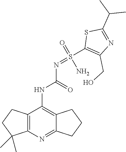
O=S(N)(=NC(NC1=C2C(=NC3=C1CCC3(C)C)CCC2)=O)C1=C(CO)N=C(C(C)C)S1
